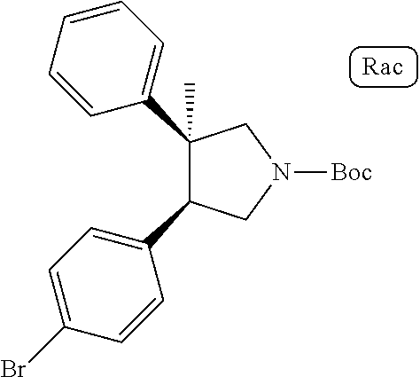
C1=C(Br)C=CC(C2CN([Boc])CC2(C2=CC=CC=C2)C)=C1
